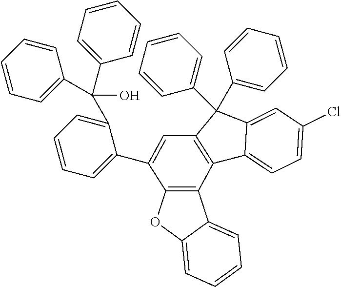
C1=C(Cl)C=C2C(=C1)C1=C(C2(C2=CC=CC=C2)C2=CC=CC=C2)C=C(C2=CC=CC=C2C(O)(C2=CC=CC=C2)C2=CC=CC=C2)C2=C1C1=CC=CC=C1O2
